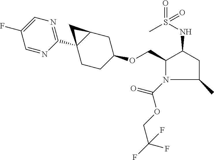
C1(COC2CCC3(C4=NC=C(F)C=N4)C(C2)C3)N(C(=O)OCC(F)(F)F)C(C)CC1NS(=O)(C)=O
